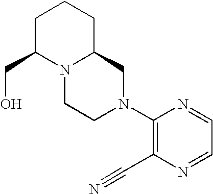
C(C1N2C(CCC1)CN(C1=C(C#N)N=CC=N1)CC2)O
